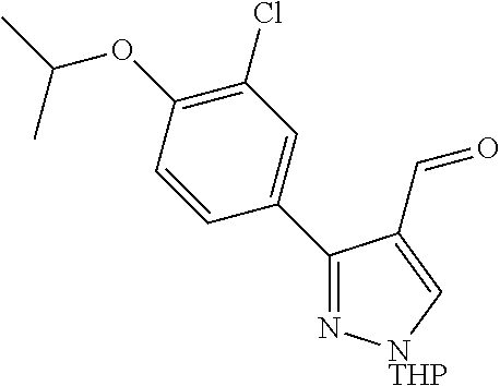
C1(C2=CC(Cl)=C(OC(C)C)C=C2)=N[NTHP]C=C1C=O
